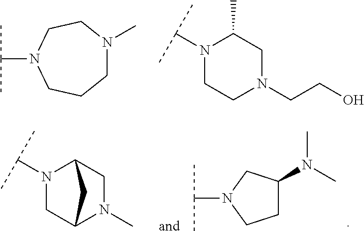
C1N(C)CCN(C(C)C)CC1.N1(C(C)C)CCN(CCO)CC1C.N1(C(C)C)CC2N(C)CC1C2.C1C(N(C)C)CN(C(C)C)C1
